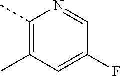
C1(C)=C(C)C=C(F)C=N1
